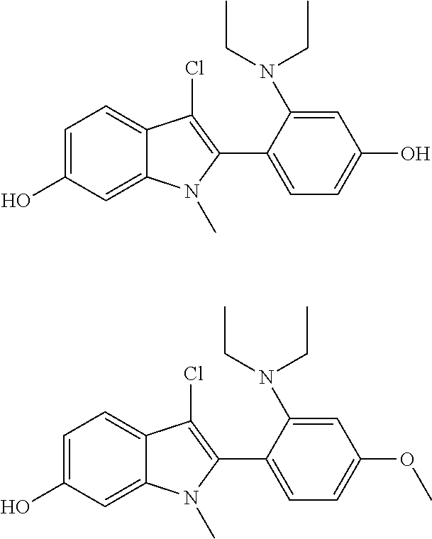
C1=C(O)C=C2C(=C1)C(Cl)=C(C1=CC=C(OC)C=C1N(CC)CC)N2C.C1=C(O)C=C2C(=C1)C(Cl)=C(C1=CC=C(O)C=C1N(CC)CC)N2C
